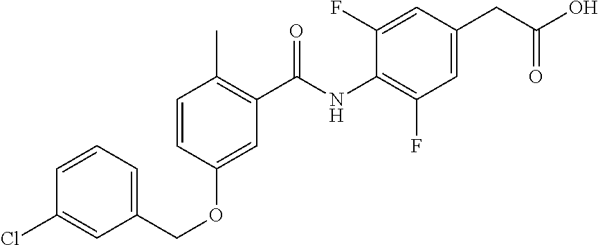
C1=CC=C(COC2=CC(C(NC3=C(F)C=C(CC(O)=O)C=C3F)=O)=C(C)C=C2)C=C1Cl
